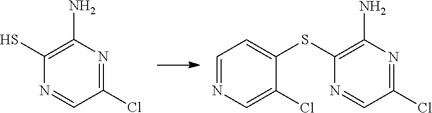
C1(N)=C(S)N=CC(Cl)=N1.C1=NC=C(Cl)C(SC2=C(N)N=C(Cl)C=N2)=C1
